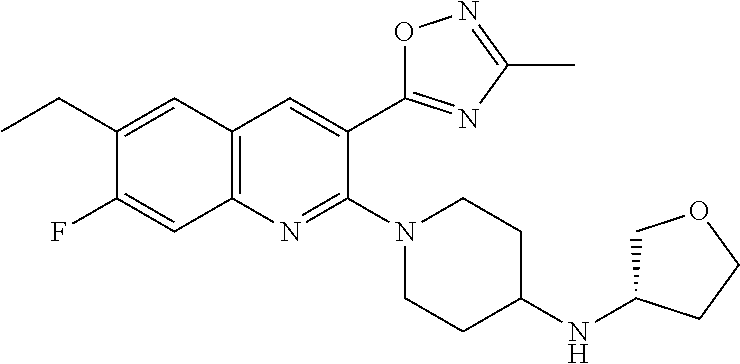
C1(CC)=CC2=C(C=C1F)N=C(N1CCC(NC3COCC3)CC1)C(C1=NC(C)=NO1)=C2
